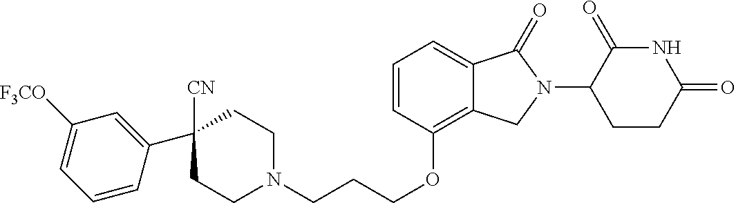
C1N(CCCOC2=C3C(=CC=C2)C(=O)N(C2C(=O)NC(=O)CC2)C3)CCC(C2=CC([F3CO])=CC=C2)([CN])C1
